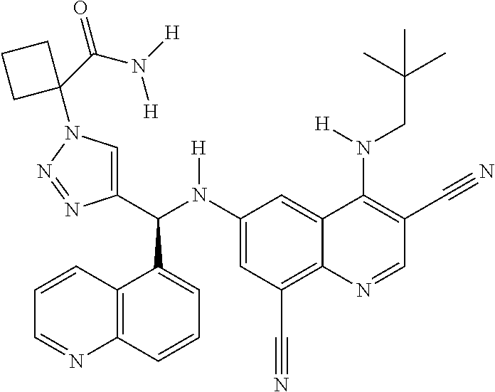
C1(N(C(C2=CN(C3(C(=O)N([H])[H])CCC3)N=N2)C2=CC=CC3=C2C=CC=N3)[H])=CC(C#N)=C2C(=C1)C(N(CC(C)(C)C)[H])=C(C#N)C=N2
